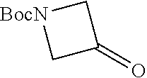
[BocN]1CC(=O)C1
